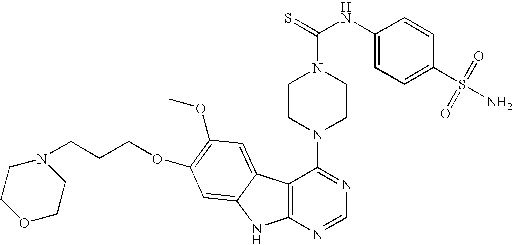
C12=C(N=CN=C1N1CCN(C(=S)NC3=CC=C(S(=O)(=O)N)C=C3)CC1)NC1=CC(OCCCN3CCOCC3)=C(OC)C=C21
